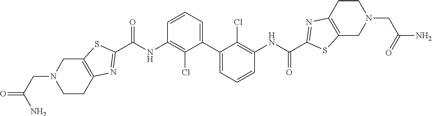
C1=CC=C(C2=CC=CC(NC(C3=NC4=C(S3)CN(CC(N)=O)CC4)=O)=C2Cl)C(Cl)=C1NC(C1=NC2=C(S1)CN(CC(=O)N)CC2)=O
